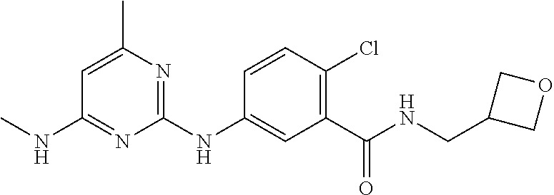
C1=CC(Cl)=C(C(NCC2COC2)=O)C=C1NC1=NC(C)=CC(NC)=N1
